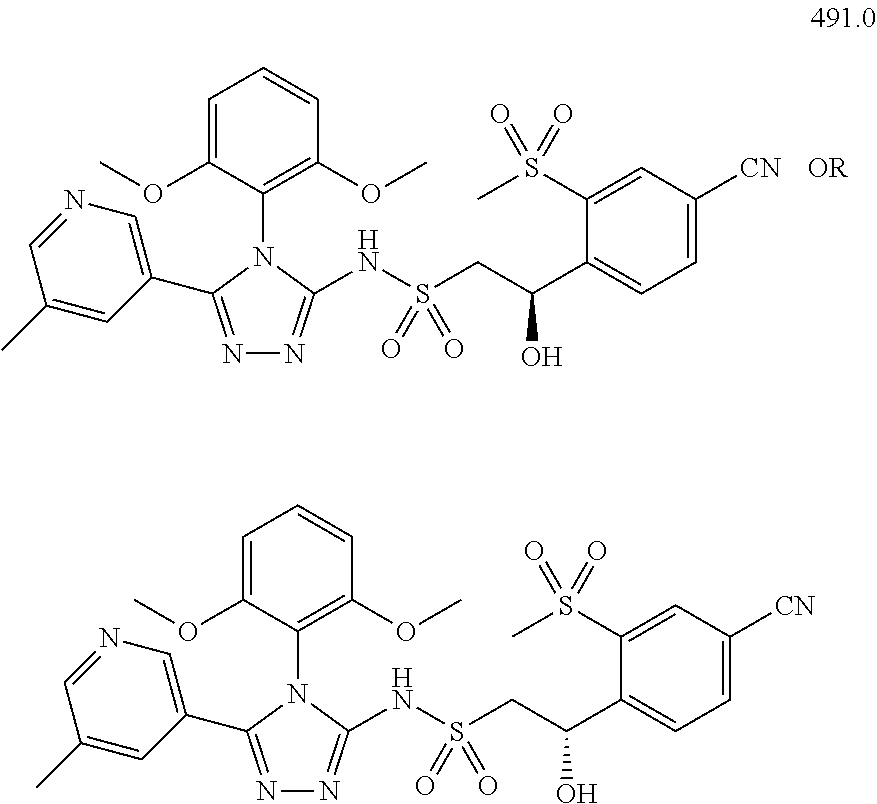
C1=C(OC)C(N2C(C3=CN=CC(C)=C3)=NN=C2NS(CC(O)C2=CC=C([CN])C=C2S(C)(=O)=O)(=O)=O)=C(OC)C=C1.[OR].C1=C(OC)C(N2C(C3=CN=CC(C)=C3)=NN=C2NS(CC(O)C2=CC=C([CN])C=C2S(C)(=O)=O)(=O)=O)=C(OC)C=C1
